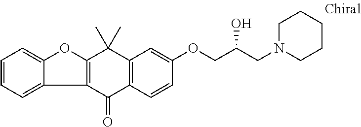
C1(=O)C2=C(C(C)(C)C3=C1C1=CC=CC=C1O3)C=C(OCC(CN1CCCCC1)O)C=C2
